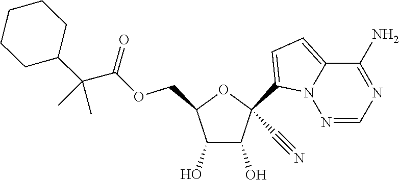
C1(O)C(O)C(COC(C(C2CCCCC2)(C)C)=O)OC1(C1=CC=C2N1N=CN=C2N)C#N
